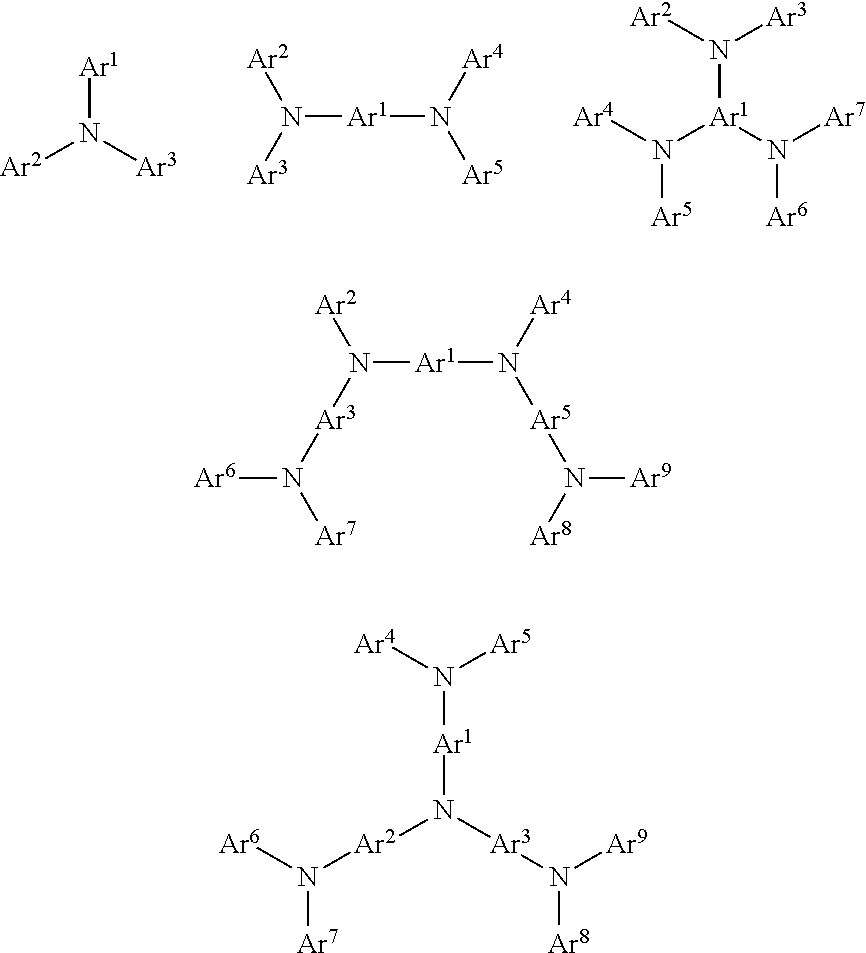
[Ar1]N([Ar2])[Ar3].N([Ar1]N([Ar4])[Ar5])([Ar2])[Ar3].N([Ar1](N([Ar5])[Ar4])N([Ar6])[Ar7])([Ar3])[Ar2].[Ar1](N([Ar2]N([Ar6])[Ar7])[Ar3]N([Ar8])[Ar9])N([Ar4])[Ar5].N([Ar1]N([Ar4])[Ar5]N([Ar8])[Ar9])([Ar2])[Ar3]N([Ar7])[Ar6]
